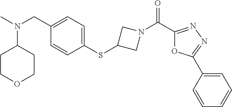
CN(CC1=CC=C(SC2CN(C(C3=NN=C(C4=CC=CC=C4)O3)=O)C2)C=C1)C1CCOCC1
